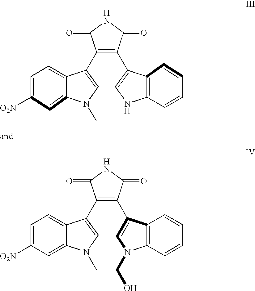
[H].C1=C([O2N])C=C2C(=C1)C(C1=C(C3=CNC4=C3C=CC=C4)C(=O)NC1=O)=CN2C.[H].[H].C1=C([O2N])C=C2C(=C1)C(C1=C(C3=CN(CO)C4=C3C=CC=C4)C(=O)NC1=O)=CN2C
